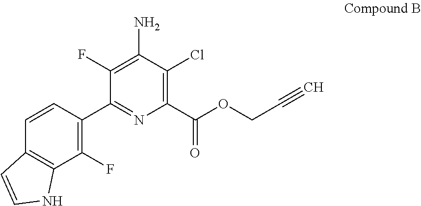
N1C2=C(C=C1)C=CC(C1=NC(C(OCC#C)=O)=C(Cl)C(N)=C1F)=C2F
